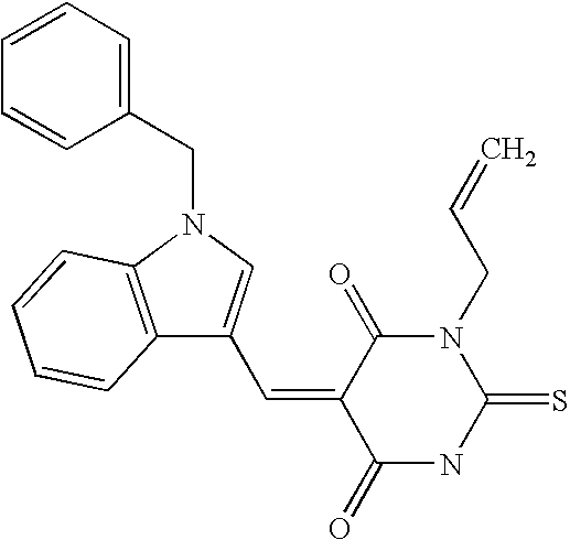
C1(CN2C3=C(C(C=C4C(=O)NC(=S)N(CC=C)C4=O)=C2)C=CC=C3)=CC=CC=C1
